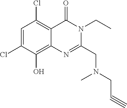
C1=C(Cl)C(O)=C2C(=C1Cl)C(=O)N(CC)C(CN(C)CC#C)=N2
